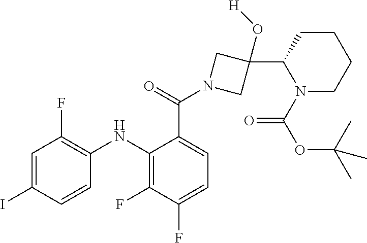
C1=C(I)C=CC(NC2=C(F)C(F)=CC=C2C(N2CC(O[H])(C3N(C(=O)OC(C)(C)C)CCCC3)C2)=O)=C1F
